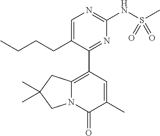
N12C(=C(C3=NC(NS(C)(=O)=O)=NC=C3CCCC)C=C(C)C1=O)CC(C)(C)C2
